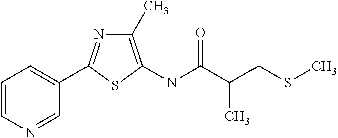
C1=CC=C(C2=NC(C)=C(NC(=O)C(CSC)C)S2)C=N1
